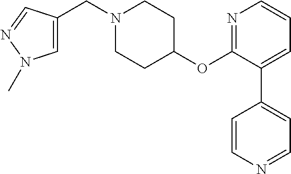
C1=C(CN2CCC(OC3=NC=CC=C3C3=CC=NC=C3)CC2)C=NN1C
